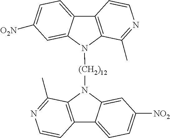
C12=C(N([(CH2)12]N3C4=C(C5=CC=C([NO2])C=C35)C=CN=C4C)C3=CC([O2N])=CC=C13)C(C)=NC=C2
